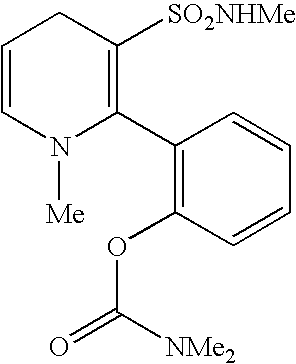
C1=CN([Me])C(C2=C(OC(=O)[NMe2])C=CC=C2)=C([SO2NHMe])C1
